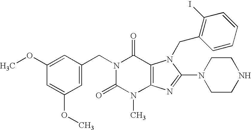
C1(CN2C(=O)N(C)C3=C(C2=O)N(CC2=C(I)C=CC=C2)C(N2CCNCC2)=N3)=CC(OC)=CC(OC)=C1
